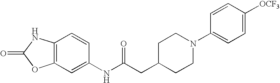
O=C1OC2=C(N1)C=CC(NC(CC1CCN(C3=CC=C([OCF3])C=C3)CC1)=O)=C2
